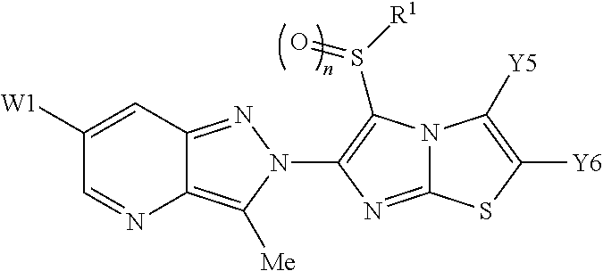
C1([W1])=CC2=NN(C3=C(S([R1])=O)N4C(=N3)SC([Y6])=C4[Y5])C([Me])=C2N=C1
